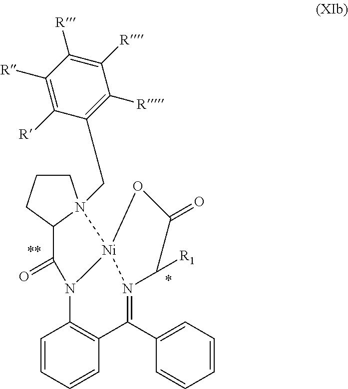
C1=CC=CC2=C1N1C(=O)C3N(CC4=C([R])C([R])=C([R])C([R])=C4[R])(CCC3)[Ni]13N(=C2C1=CC=CC=C1)C([R1])C(=O)O3
